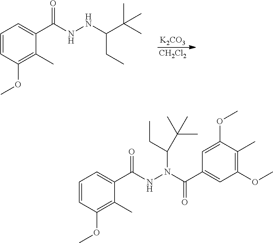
[K2CO3].[CH2Cl2].C1=CC(OC)=C(C)C(C(NNC(C(C)(C)C)CC)=O)=C1.C1=CC(OC)=C(C)C(C(NN(C(C2=CC(OC)=C(C)C(OC)=C2)=O)C(CC)C(C)(C)C)=O)=C1
